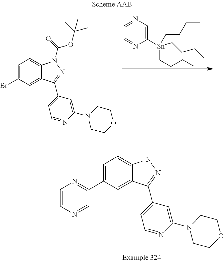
C1=C(C2=NC=CN=C2)C=C2C(=C1)NN=C2C1=CC=NC(N2CCOCC2)=C1.C1=NC=C([Sn](CCCC)(CCCC)CCCC)N=C1.C1=C(Br)C=C2C(=C1)N(C(=O)OC(C)(C)C)N=C2C1=CC=NC(N2CCOCC2)=C1
